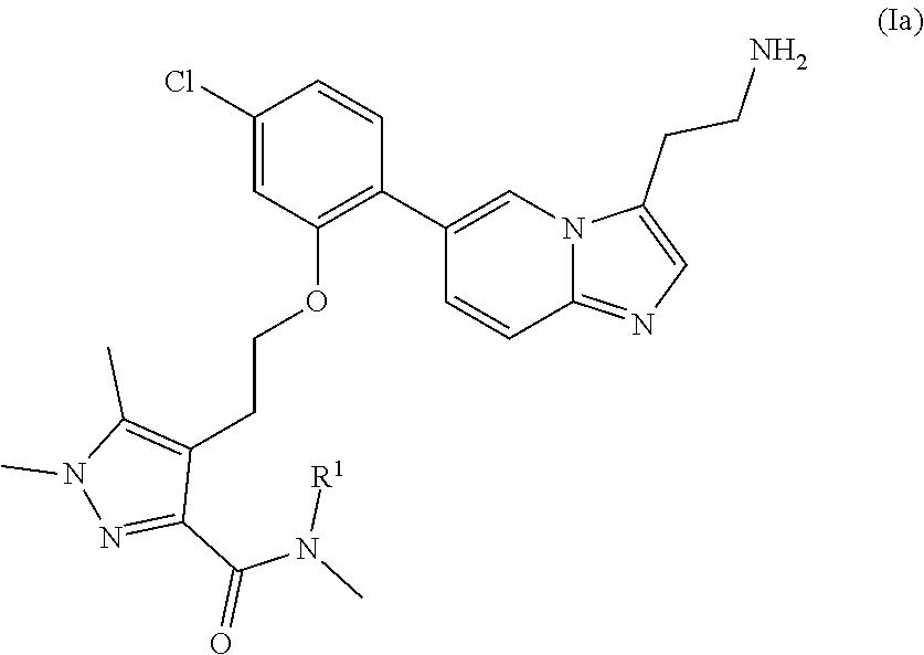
C1(Cl)=CC(OCCC2=C(C)N(C)N=C2C(=O)N([R1])C)=C(C2=CN3C(=NC=C3CCN)C=C2)C=C1
